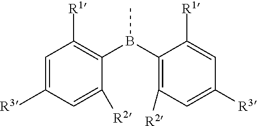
CB(C1=C([R2])C=C([R3])C=C1[R1])C1=C([R1])C=C([R3])C=C1[R2]
